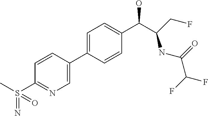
CS(C1=NC=C(C2=CC=C(C(O)C(CF)NC(=O)C(F)F)C=C2)C=C1)(=N)=O
